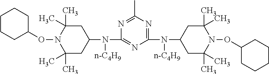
C1CCC(ON2C(C)(C)CC(N([n-C4H9])C3=NC(N([n-C4H9])C4CC(C)(C)N(OC5CCCCC5)C(C)(C)C4)=NC(C)=N3)CC2(C)C)CC1
